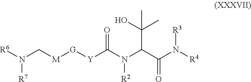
[R6]N(C[M][G][Y]C(N(C(C(N([R4])[R3])=O)C(O)(C)C)[R2])=O)[R7]
